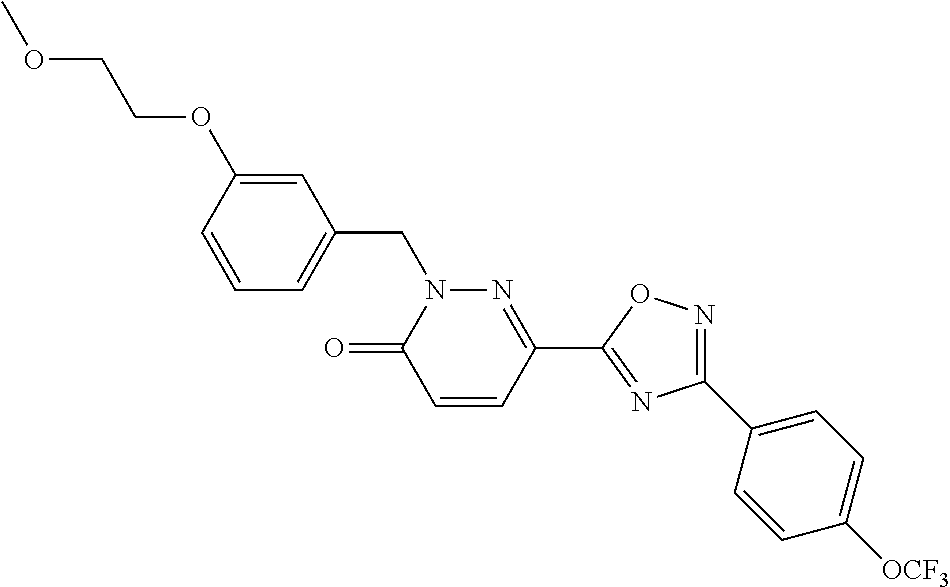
C1=CC(OCCOC)=CC(CN2C(=O)C=CC(C3=NC(C4=CC=C([OCF3])C=C4)=NO3)=N2)=C1
